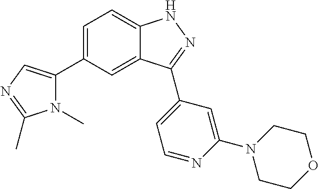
C1=C(C2=CN=C(C)N2C)C=C2C(=C1)NN=C2C1=CC=NC(N2CCOCC2)=C1
